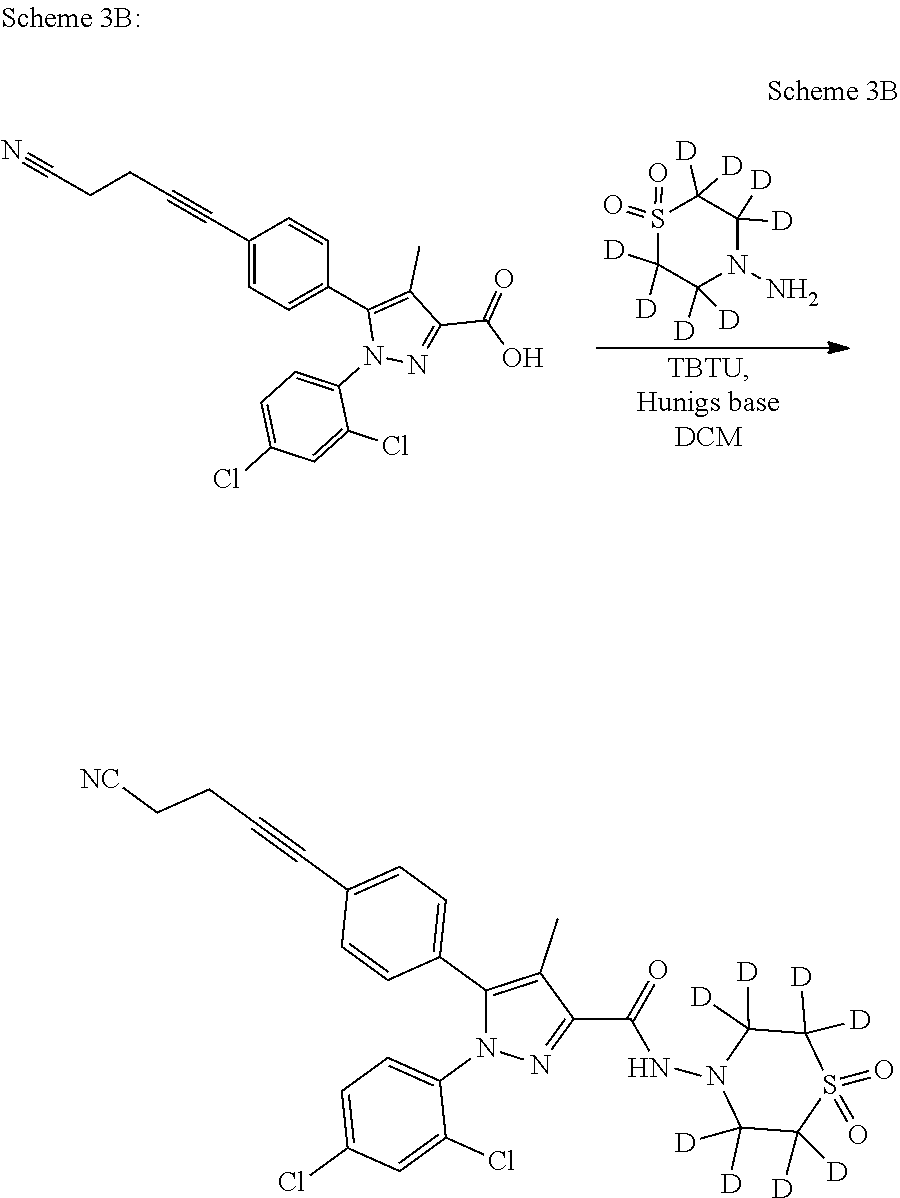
O=S1(=O)C([D])([D])C([D])([D])N(N)C([D])([D])C1([D])[D].C1(C2=CC=C(C#CCCC#N)C=C2)=C(C)C(C(=O)O)=NN1C1=CC=C(Cl)C=C1Cl.[D]C1([D])C([D])([D])S(=O)(=O)C([D])([D])C([D])([D])N1NC(=O)C1=NN(C2=CC=C(Cl)C=C2Cl)C(C2=CC=C(C#CCC[NC])C=C2)=C1C
